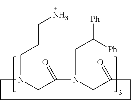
C(N1CCCCC(=O)CN(CC([Ph])[Ph])C(=O)C1)CCN
